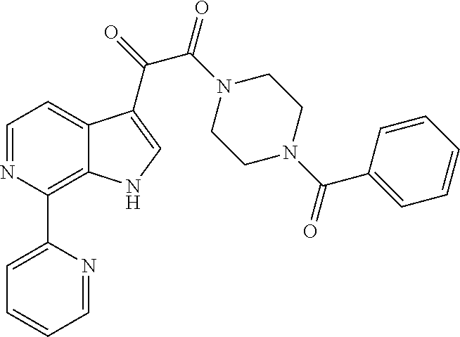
C1=CC=NC(C2=C3C(=CC=N2)C(C(=O)C(N2CCN(C(C4=CC=CC=C4)=O)CC2)=O)=CN3)=C1
